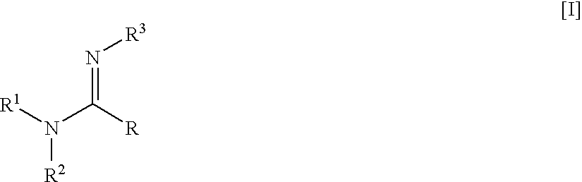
[R1]N(C(=N[R3])[R])[R2]
